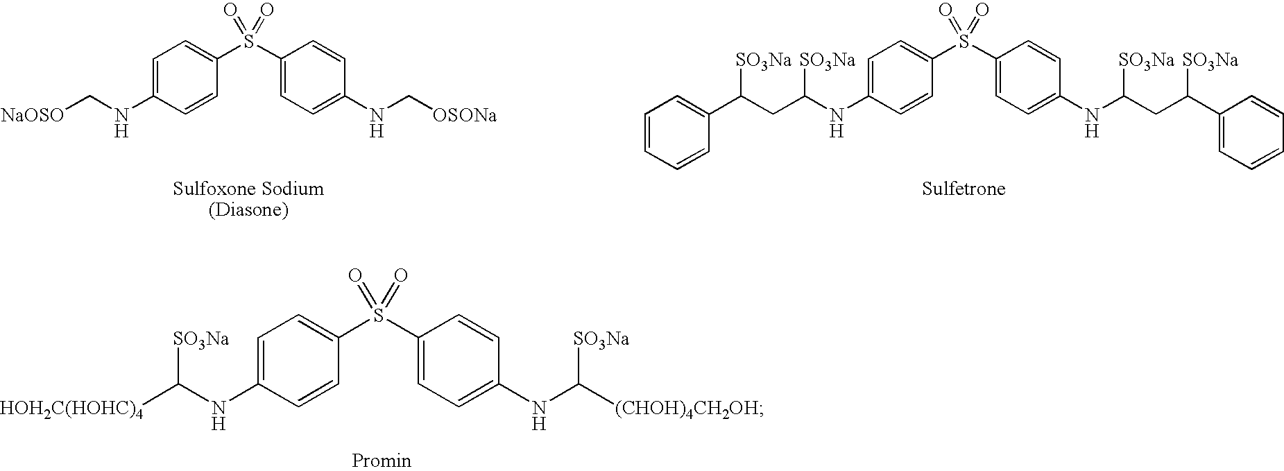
C1=C(NC[NaOSO])C=CC(S(C2=CC=C(NC[OSONa])C=C2)(=O)=O)=C1.C1=C(NC(CC(C2=CC=CC=C2)[SO3Na])[SO3Na])C=CC(S(C2=CC=C(NC(CC(C3=CC=CC=C3)[SO3Na])[SO3Na])C=C2)(=O)=O)=C1.C1=C(NC([HOH2C(HOHC)4])[SO3Na])C=CC(S(C2=CC=C(NC([(CHOH)4CH2OH])[SO3Na])C=C2)(=O)=O)=C1
